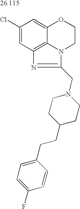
C1(Cl)=CC2=C3C(=C1)OCCN3C(CN1CCC(CCC3=CC=C(F)C=C3)CC1)=N2
